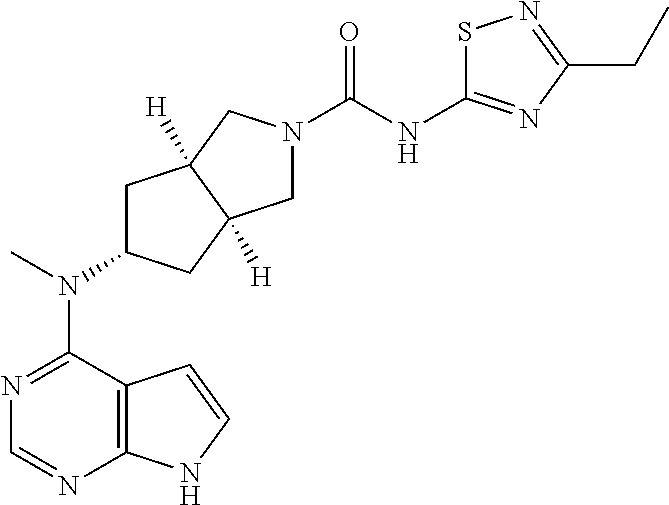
C12=C(N=CN=C1N(C)C1CC3([H])C([H])(C1)CN(C(=O)NC1=NC(CC)=NS1)C3)NC=C2
